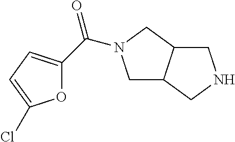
C1C2C(CN1C(=O)C1=CC=C(Cl)O1)CNC2
